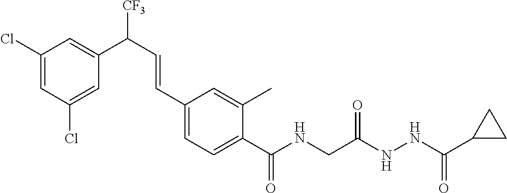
C1(Cl)=CC(Cl)=CC(C([CF3])C=CC2=CC=C(C(=O)NCC(=O)NNC(C3CC3)=O)C(C)=C2)=C1
